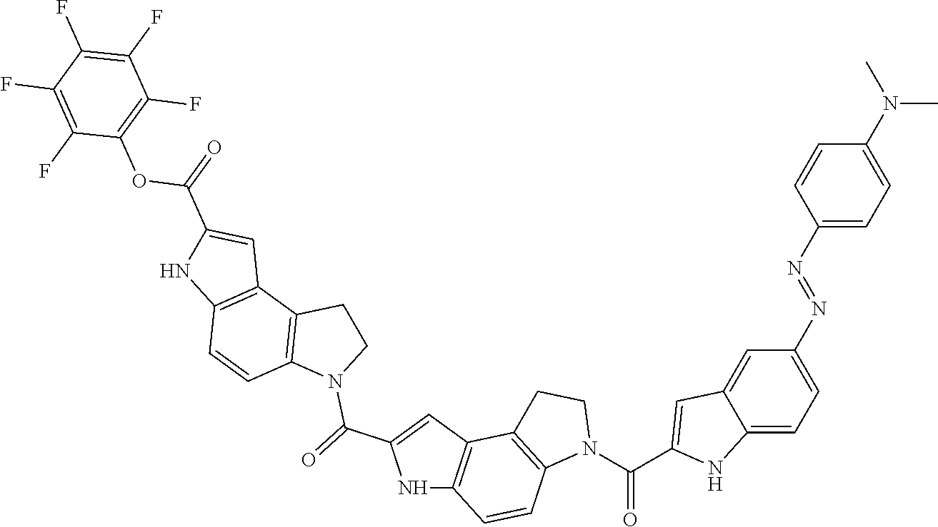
N1C2=C(C=C1C(=O)N1CCC3=C1C=CC1=C3C=C(C(=O)OC3=C(F)C(F)=C(F)C(F)=C3F)N1)C1=C(C=C2)N(C(C2=CC3=CC(N=NC4=CC=C(N(C)C)C=C4)=CC=C3N2)=O)CC1
